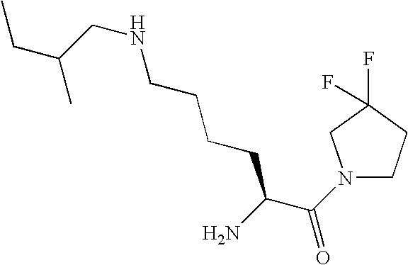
C(CNCCCCC(C(N1CCC(F)(F)C1)=O)N)(C)CC
